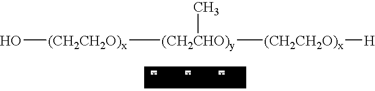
[(CH2CHO)y]([(CH2CH2O)x][H])([(CH2CH2O)x]O)C.[PO]
